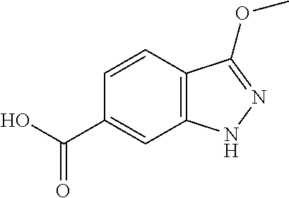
C12=C(C=CC(C(O)=O)=C1)C(OC)=NN2
